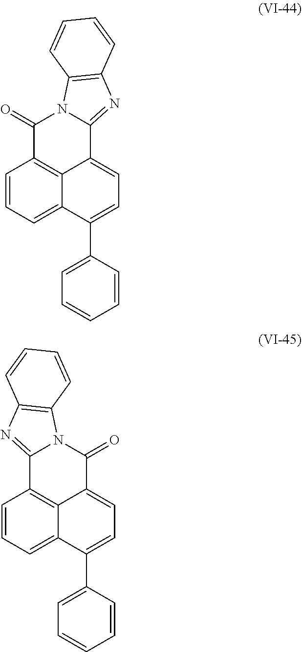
C1=CC=C2C3=C1C(=O)N1C(=NC4=C1C=CC=C4)C3=CC=C2C1=CC=CC=C1.C1=C2C3=C(C=CC=C3C(C3=CC=CC=C3)=C1)C1=NC3=C(N1C2=O)C=CC=C3
